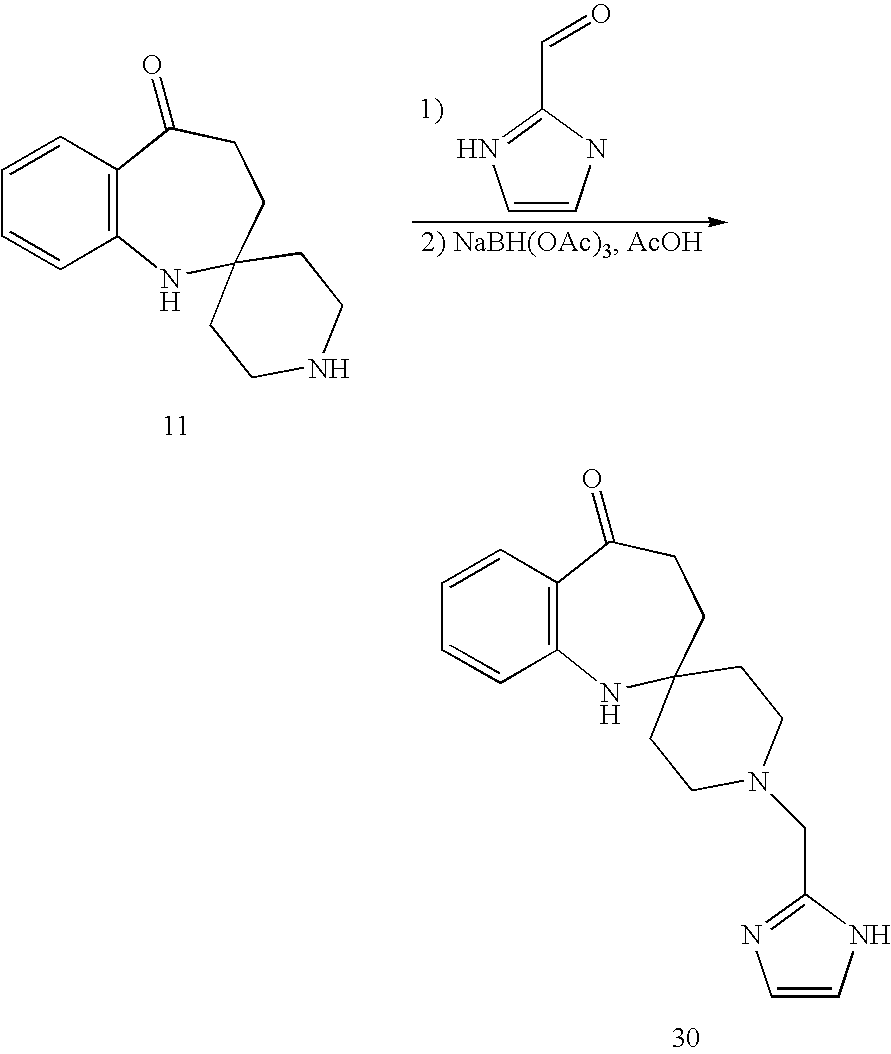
C12=C(C=CC=C1)C(=O)CCC1(N2)CCN(CC2=NC=CN2)CC1.C12=C(C=CC=C1)C(=O)CCC1(N2)CCNCC1.C1=CNC(C=O)=N1
